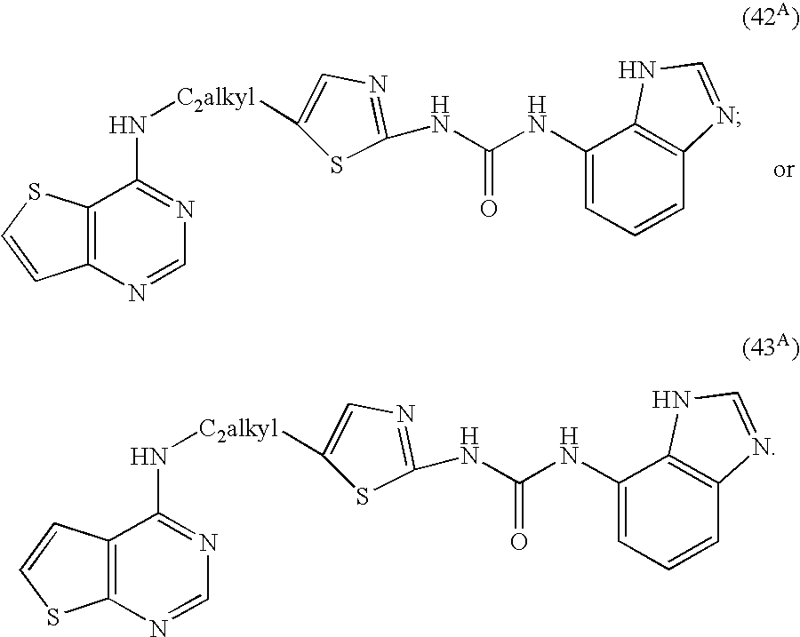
C12=C(N=CN=C1N[C2alkyl]C1=CN=C(NC(NC3=CC=CC4=C3NC=N4)=O)S1)C=CS2.C12=C(N=CN=C1N[C2alkyl]C1=CN=C(NC(NC3=CC=CC4=C3NC=N4)=O)S1)SC=C2
